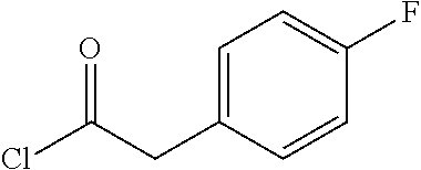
ClC(CC1=CC=C(F)C=C1)=O
